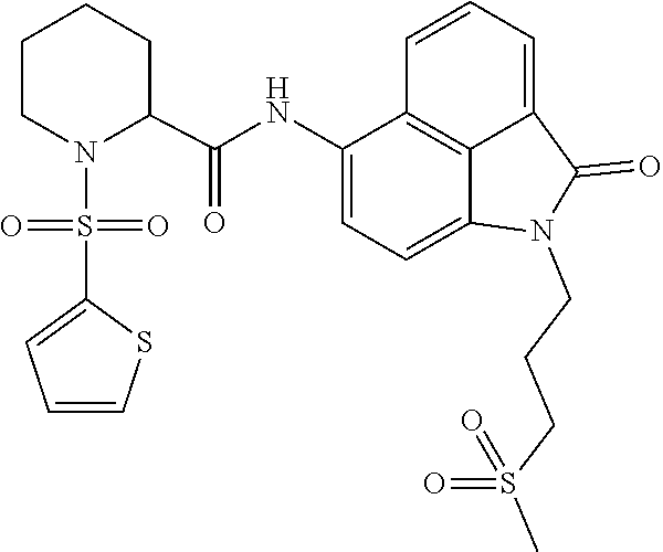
C1=C2C(=O)N(CCCS(C)(=O)=O)C3=CC=C(NC(C4CCCCN4S(=O)(C4=CC=CS4)=O)=O)C(=C23)C=C1
